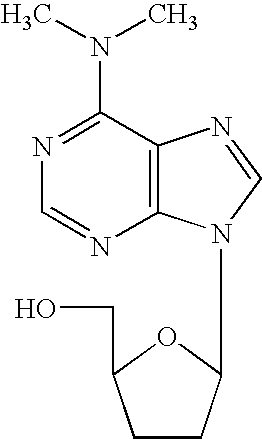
N1=C(N(C)C)C2=C(N=C1)N(C1CCC(CO)O1)C=N2
